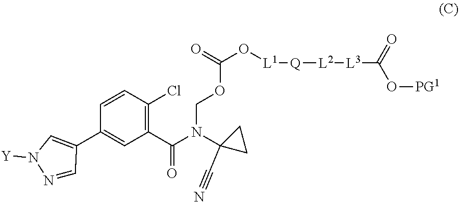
C1(C2=CN([Y])N=C2)=CC(C(N(C2(C#N)CC2)COC(O[L1][Q][L2][L3]C(=O)O[PG1])=O)=O)=C(Cl)C=C1
